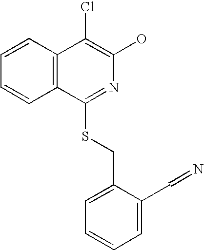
C1=CC2=C(C=C1)C(SCC1=CC=CC=C1C=N)=NC(O)=C2Cl
